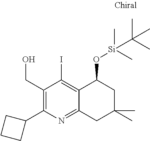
C1(C2CCC2)=C(CO)C(I)=C2C(=N1)CC(C)(C)CC2O[Si](C)(C)C(C)(C)C
